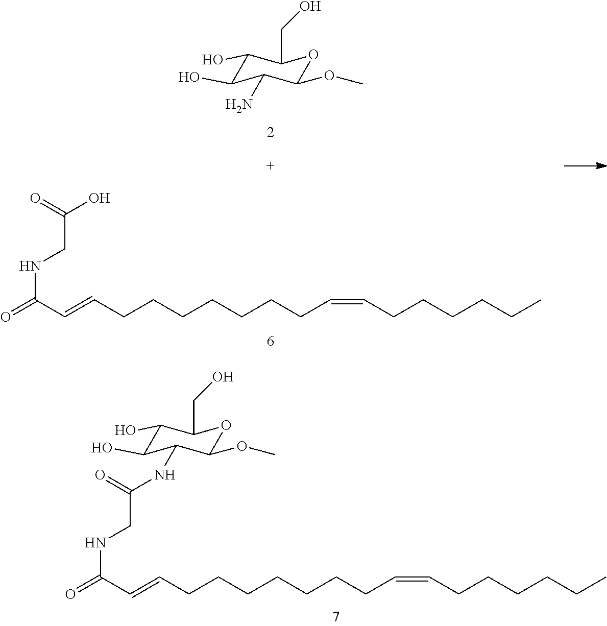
C1(O)C(O)C(NC(CNC(=O)C=CCCCCCCCC=CCCCCCC)=O)C(OC)OC1CO.C(CNC(=O)C=CCCCCCCCC=CCCCCCC)(=O)O.C1(O)C(O)C(N)C(OC)OC1CO
